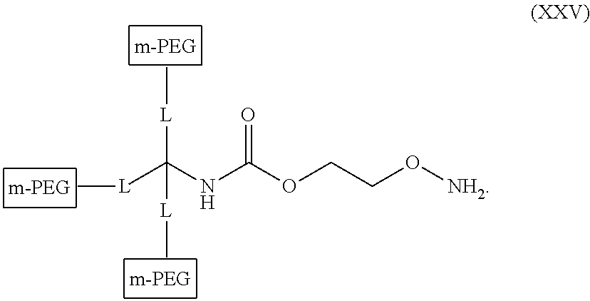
C[L]C(NC(OCCO[NH2])=O)([L]C)[L]C
